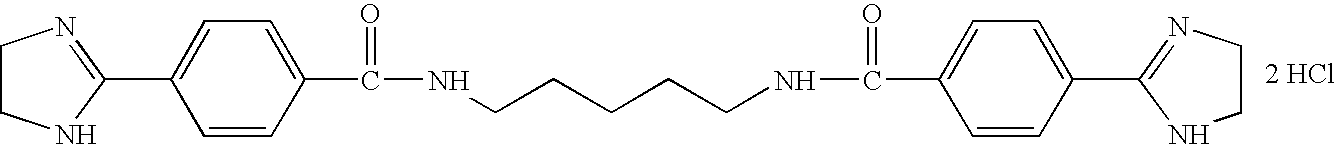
C1(C2=CC=C(C(=O)NCCCCCNC(=O)C3=CC=C(C4=NCCN4)C=C3)C=C2)=NCCN1.[2 HCl]
